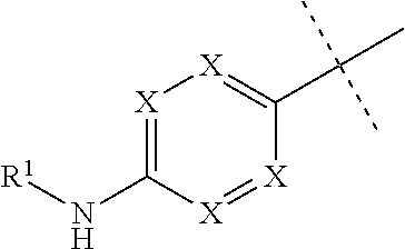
[X]1=C(N[R1])[X]=[X]C(C(C)(C)C)=[X]1
